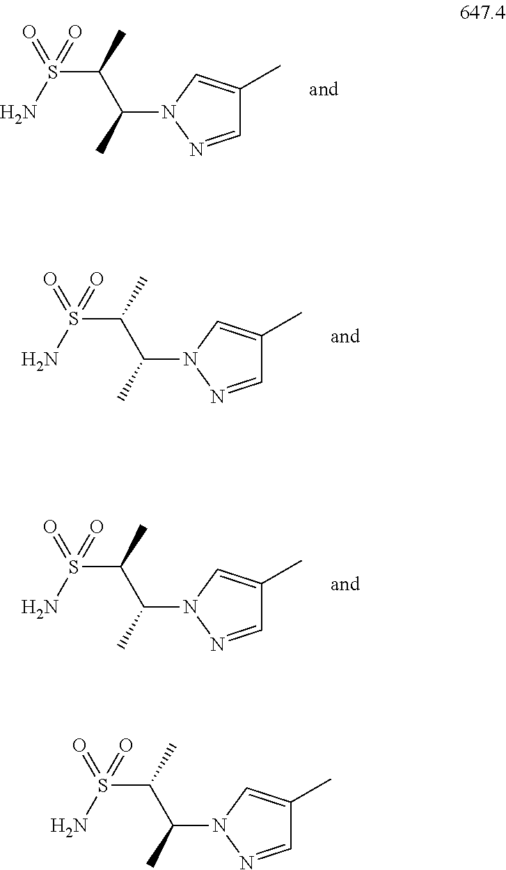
C1=NN(C(C(C)S(=O)(N)=O)C)C=C1C.C1=NN(C(C(C)S(=O)(N)=O)C)C=C1C.C1=NN(C(C(C)S(=O)(N)=O)C)C=C1C.C1=NN(C(C(C)S(=O)(N)=O)C)C=C1C
